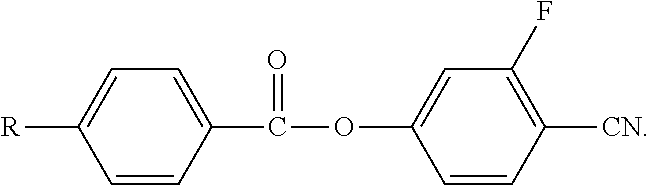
[R]C1=CC=C(C(=O)OC2=CC(F)=C([CN])C=C2)C=C1
